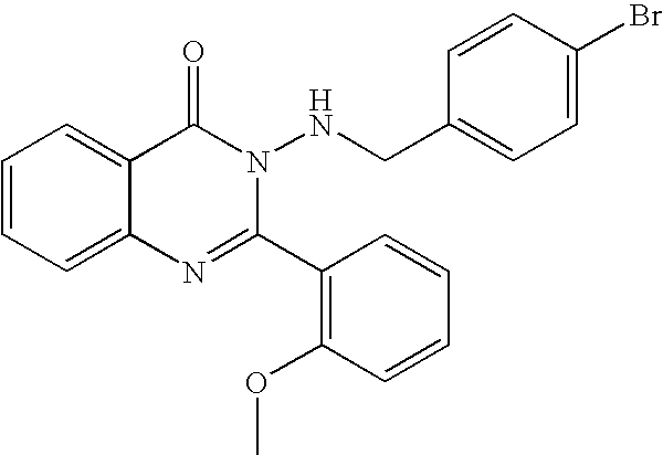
C1=CC=C2C(=C1)C(=O)N(NCC1=CC=C(Br)C=C1)C(C1=C(OC)C=CC=C1)=N2
